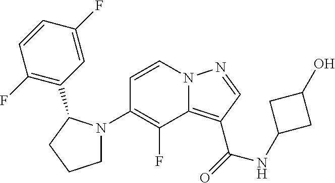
C1=CN2C(=C(C(=O)NC3CC(O)C3)C=N2)C(F)=C1N1CCCC1C1=C(F)C=CC(F)=C1
